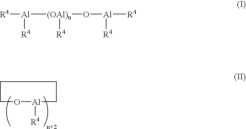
C1CO[Al]([R4])CC1.[R4][Al]([(OAl)n]([R4])O[Al]([R4])[R4])[R4]
